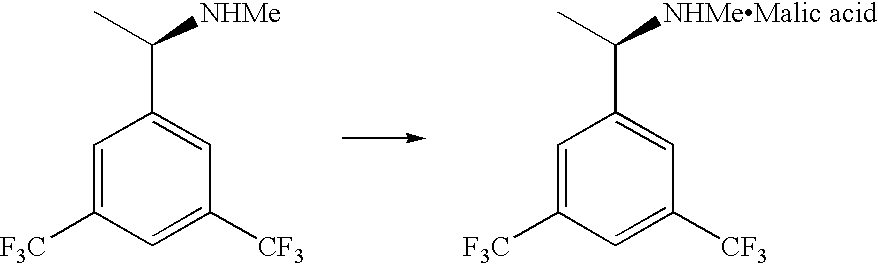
C1=C([F3C])C=C([CF3])C=C1C([NHMe])C.C1=C([F3C])C=C([CF3])C=C1C([NHMeMalic acid])C
